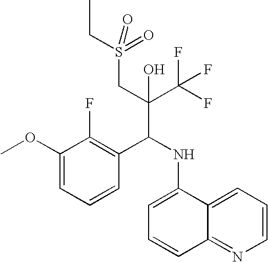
C1(OC)=CC=CC(C(NC2=CC=CC3=NC=CC=C23)C(C(F)(F)F)(CS(CC)(=O)=O)O)=C1F
